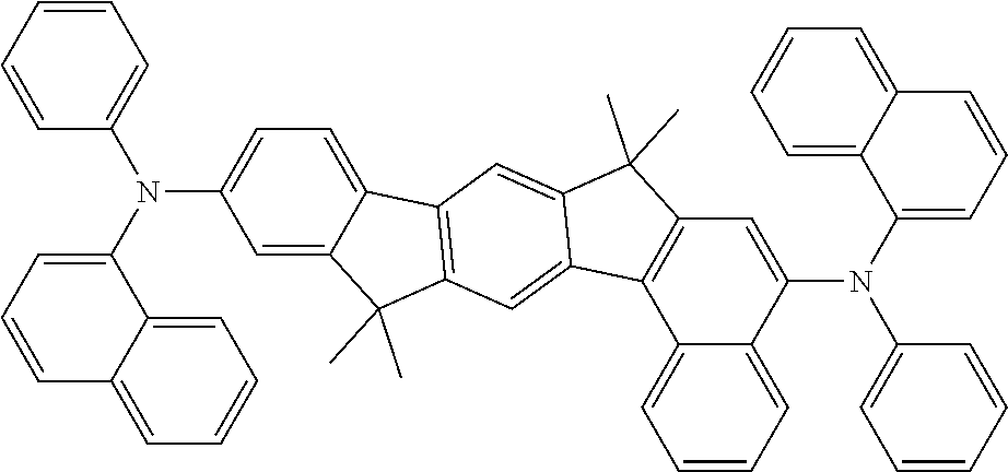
C1=CC=C2C(=C1)C1=C(C=C2N(C2=CC=CC3=CC=CC=C23)C2=CC=CC=C2)C(C)(C)C2=CC3=C(C=C12)C(C)(C)C1=CC(N(C2=CC=CC4=CC=CC=C24)C2=CC=CC=C2)=CC=C31
